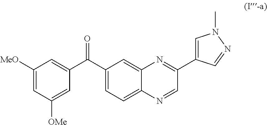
C1([MeO])=CC([OMe])=CC(C(C2=CC=C3C(=C2)N=C(C2=CN(C)N=C2)C=N3)=O)=C1
